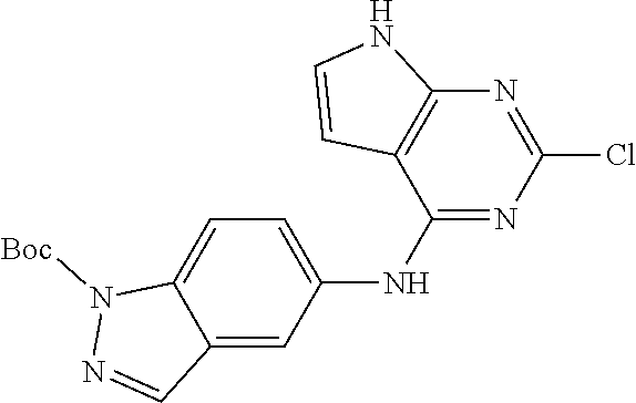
N1([Boc])N=CC2=CC(NC3=NC(Cl)=NC4=C3C=CN4)=CC=C12
